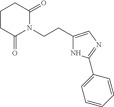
C1CC(=O)N(CCC2=CN=C(C3=CC=CC=C3)N2)C(=O)C1
